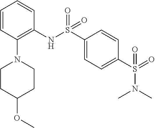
C1=CC(N2CCC(OC)CC2)=C(NS(C2=CC=C(S(=O)(N(C)C)=O)C=C2)(=O)=O)C=C1
